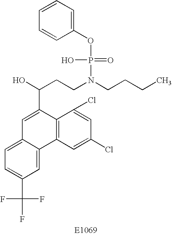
C1=C2C(=CC(C(F)(F)F)=C1)C1=C(C(C(O)CCN(CCCC)P(OC3=CC=CC=C3)(O)=O)=C2)C(Cl)=CC(Cl)=C1
